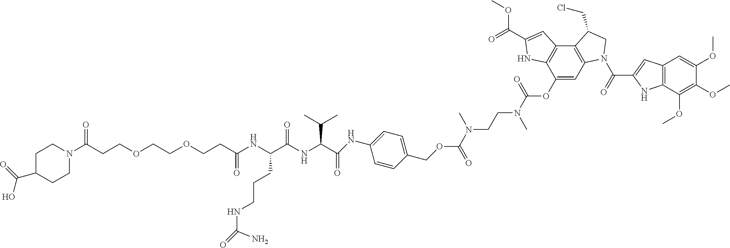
C1C(C(=O)O)CCN(C(CCOCCOCCC(NC(C(NC(C(NC2=CC=C(COC(N(CCN(C(OC3=CC4=C(C5=C3NC(C(=O)OC)=C5)C(CCl)CN4C(C3=CC4=C(C(OC)=C(OC)C(OC)=C4)N3)=O)=O)C)C)=O)C=C2)=O)C(C)C)=O)CCCNC(=O)N)=O)=O)C1
